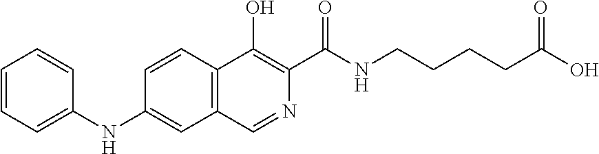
C1=CC=CC=C1NC1=CC2=C(C=C1)C(O)=C(C(NCCCCC(O)=O)=O)N=C2
